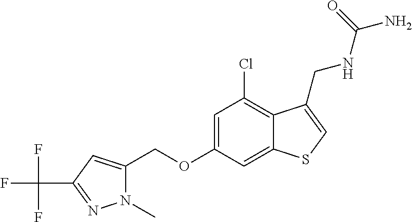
C(OC1=CC(Cl)=C2C(=C1)SC=C2CNC(=O)N)C1=CC(C(F)(F)F)=NN1C
